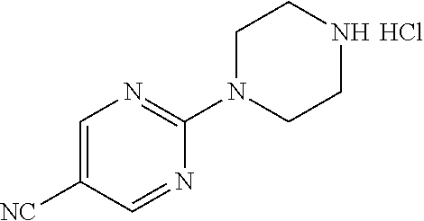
C1(N2CCNCC2)=NC=C([NC])C=N1.Cl
